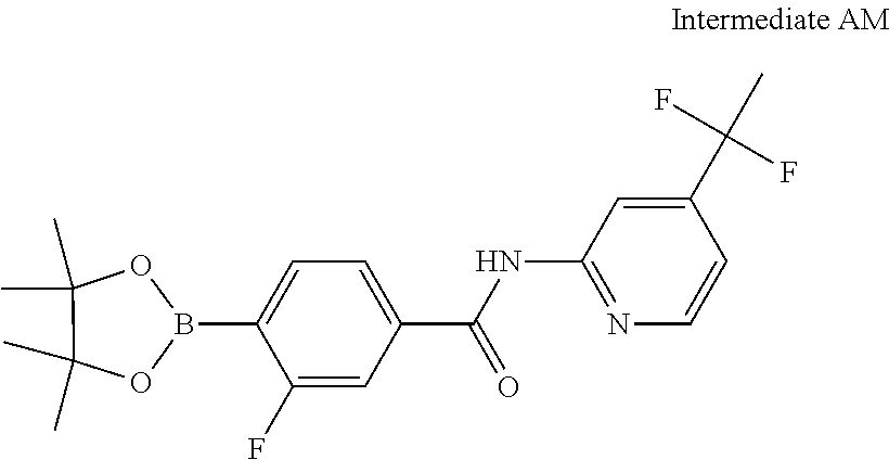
C1=C(B2OC(C)(C)C(C)(C)O2)C(F)=CC(C(NC2=NC=CC(C(C)(F)F)=C2)=O)=C1
